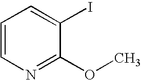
C1=CN=C(OC)C(I)=C1
